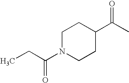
C1N(C(CC)=O)CCC(C(C)=O)C1
